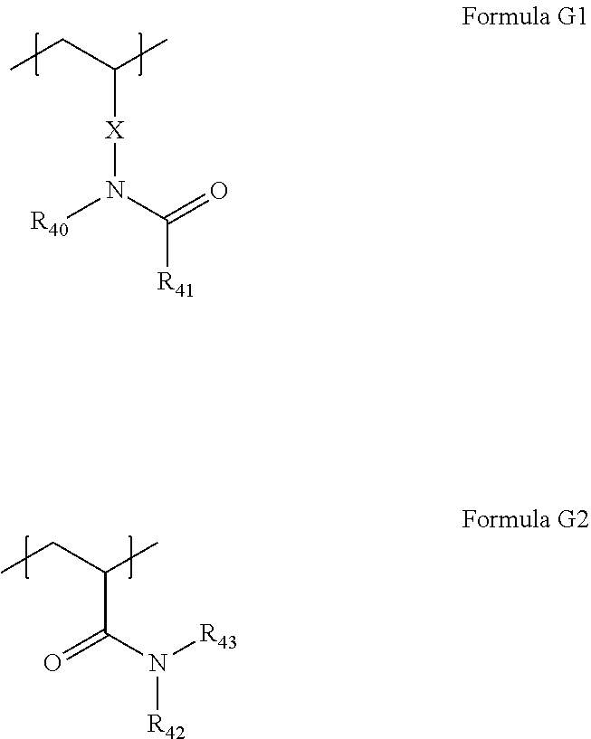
CCC(C)[X]N([R40])C(=O)[R41].CCC(C)C(=O)N([R42])[R43]
